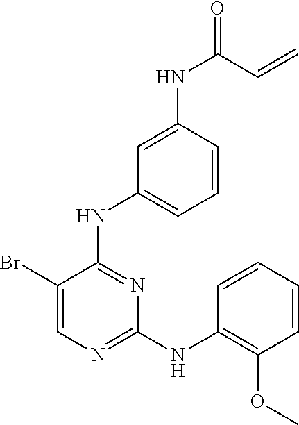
C1(Br)=CN=C(NC2=C(OC)C=CC=C2)N=C1NC1=CC=CC(NC(C=C)=O)=C1
